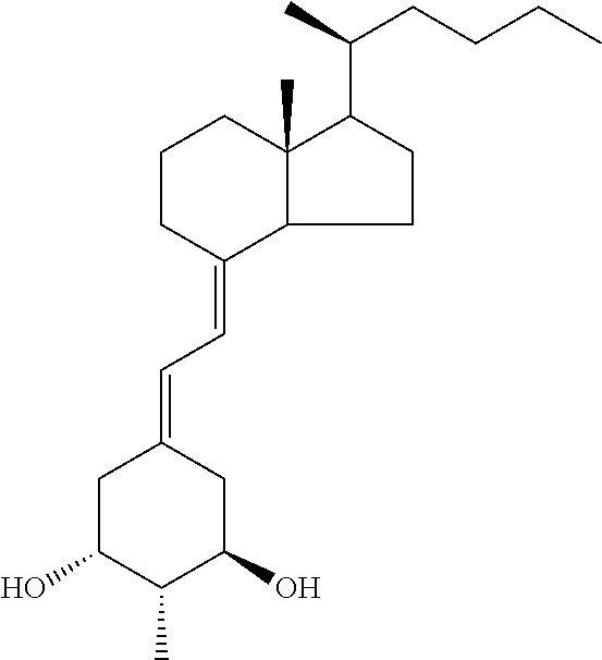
C1C(O)C(C)C(O)CC1=CC=C1CCCC2(C)C1CCC2C(C)CCCC
